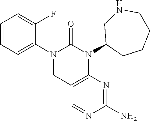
C1=CC(C)=C(N2CC3=C(N(C4CCCCNC4)C2=O)N=C(N)N=C3)C(F)=C1
